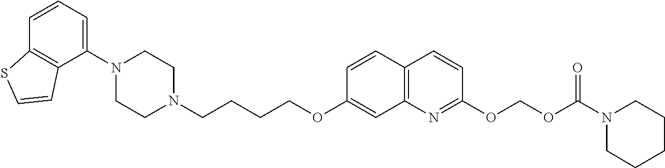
C1(N2CCN(CCCCOC3=CC4=C(C=C3)C=CC(OCOC(=O)N3CCCCC3)=N4)CC2)=CC=CC2=C1C=CS2
